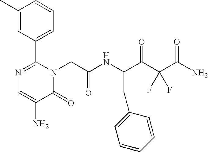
C1(C)=CC(C2=NC=C(N)C(=O)N2CC(NC(C(C(C(N)=O)(F)F)=O)CC2=CC=CC=C2)=O)=CC=C1
